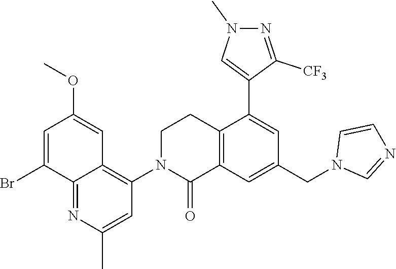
C12=C(C=C(CN3C=NC=C3)C=C1C1=CN(C)N=C1[CF3])C(=O)N(C1=C3C(=NC(C)=C1)C(Br)=CC(OC)=C3)CC2
